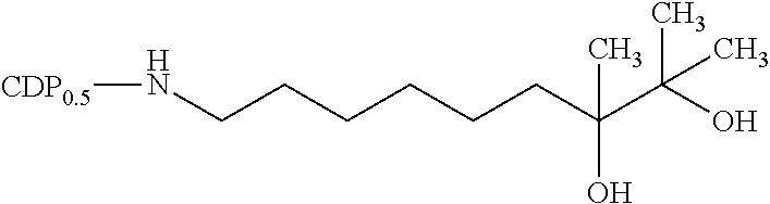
N(CCCCCCC(C(O)(C)C)(O)C)[CDP0.5]
